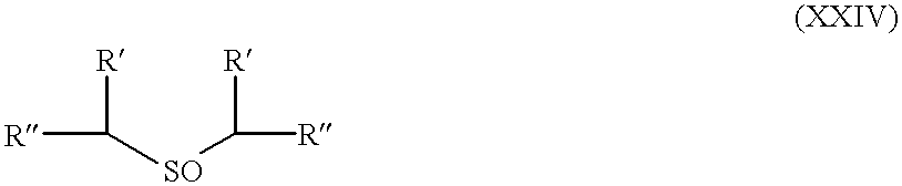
[R]C([R])[SO]C([R])[R]
